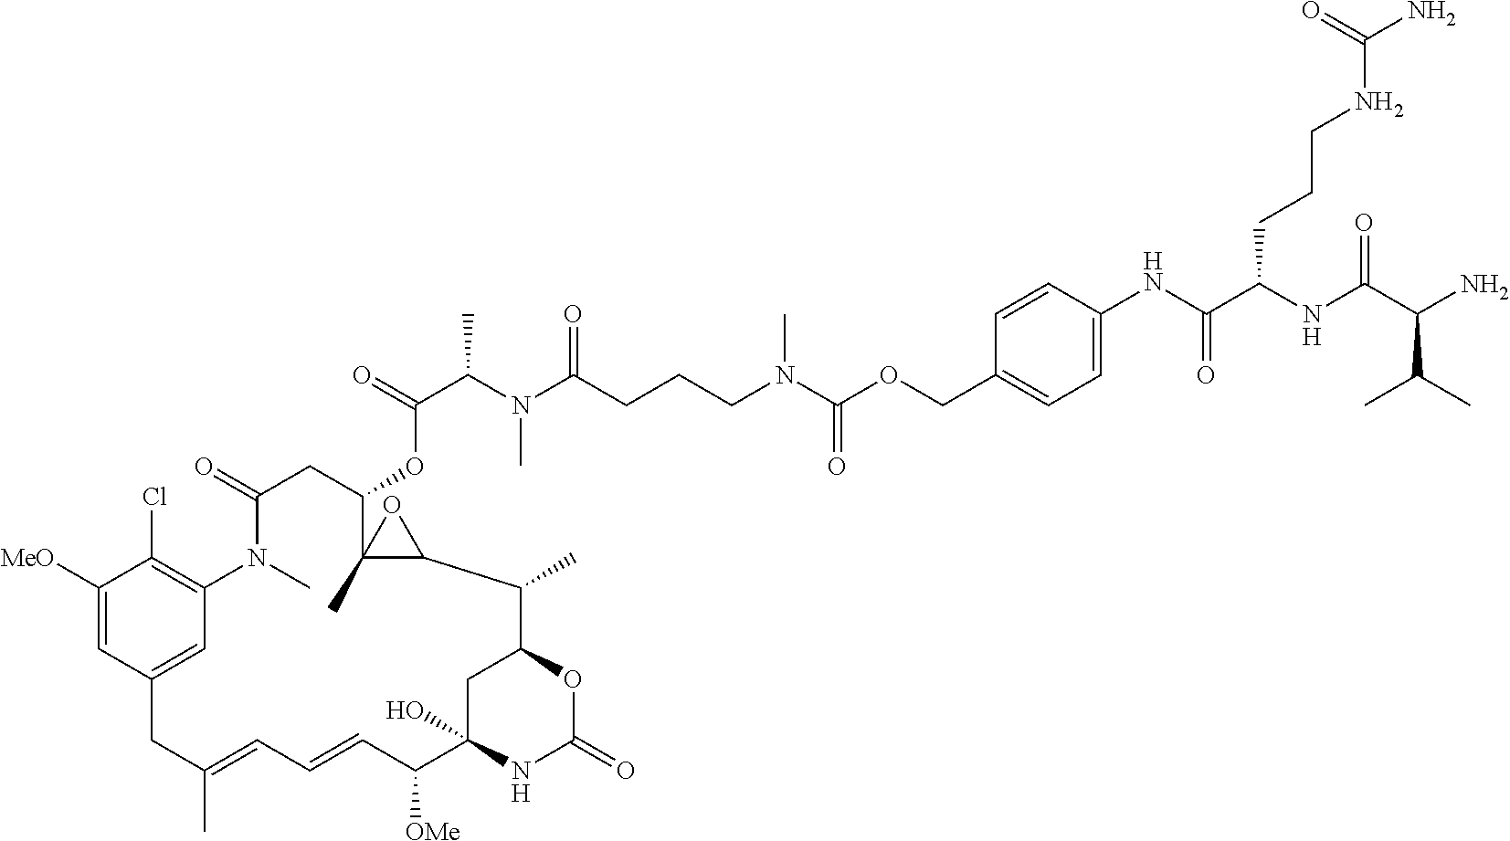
C1([MeO])=CC2=CC(=C1Cl)N(C)C(=O)CC(OC(C(N(C(CCCN(C(OCC1=CC=C(NC(C(NC(C(N)C(C)C)=O)CCCNC(N)=O)=O)C=C1)=O)C)=O)C)C)=O)C1(C)C(C(C)C3CC(O)(C([OMe])C=CC=C(C)C2)NC(=O)O3)O1
